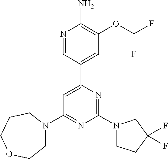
N1=CC(C2=CC(N3CCOCCC3)=NC(N3CCC(F)(F)C3)=N2)=CC(OC(F)F)=C1N
